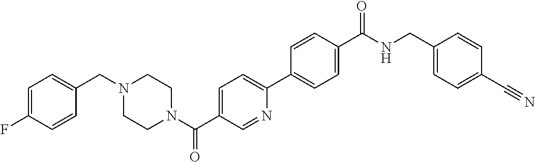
C1(F)=CC=C(CN2CCN(C(C3=CC=C(C4=CC=C(C(NCC5=CC=C(C#N)C=C5)=O)C=C4)N=C3)=O)CC2)C=C1
